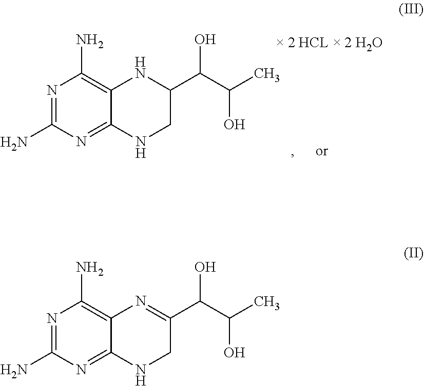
N1=C(N)N=C2C(=C1N)NC(C(C(C)O)O)CN2.N1=C(N)N=C2C(=C1N)N=C(C(C(C)O)O)CN2
